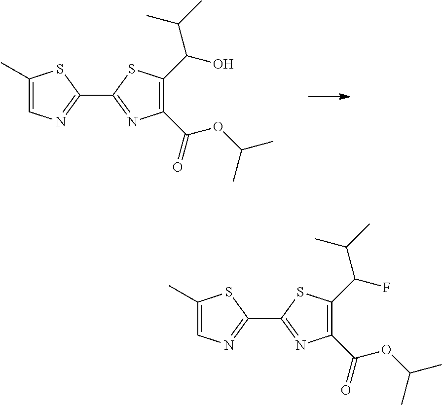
C1(C2=NC(C(OC(C)C)=O)=C(C(C(C)C)O)S2)=NC=C(C)S1.C1(C2=NC(C(OC(C)C)=O)=C(C(C(C)C)F)S2)=NC=C(C)S1
